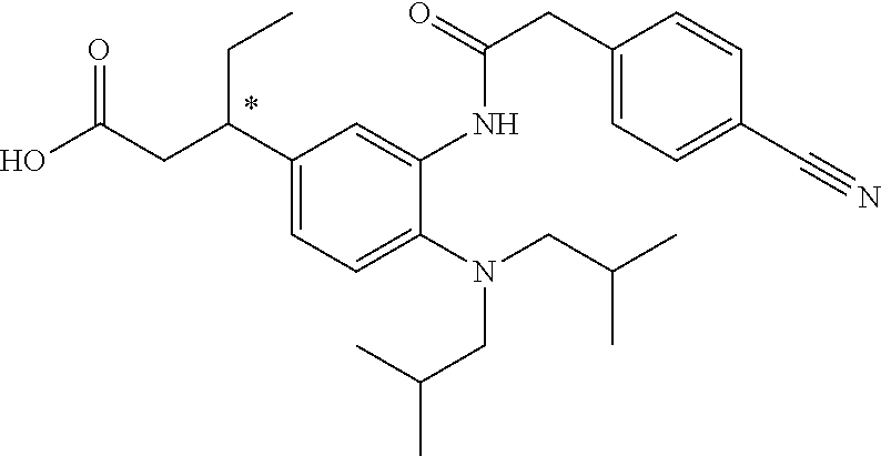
N(CC(C)C)(CC(C)C)C1=CC=C(C(CC(O)=O)CC)C=C1NC(=O)CC1=CC=C(C#N)C=C1
